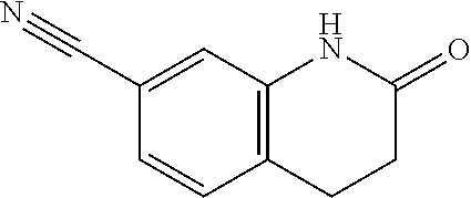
C12=C(C=C(C#N)C=C1)NC(=O)CC2
